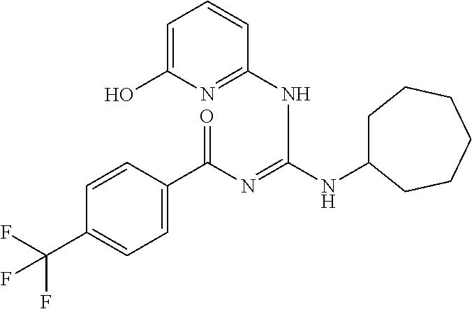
C1=CC(C(N=C(NC2CCCCCC2)NC2=NC(O)=CC=C2)=O)=CC=C1C(F)(F)F
